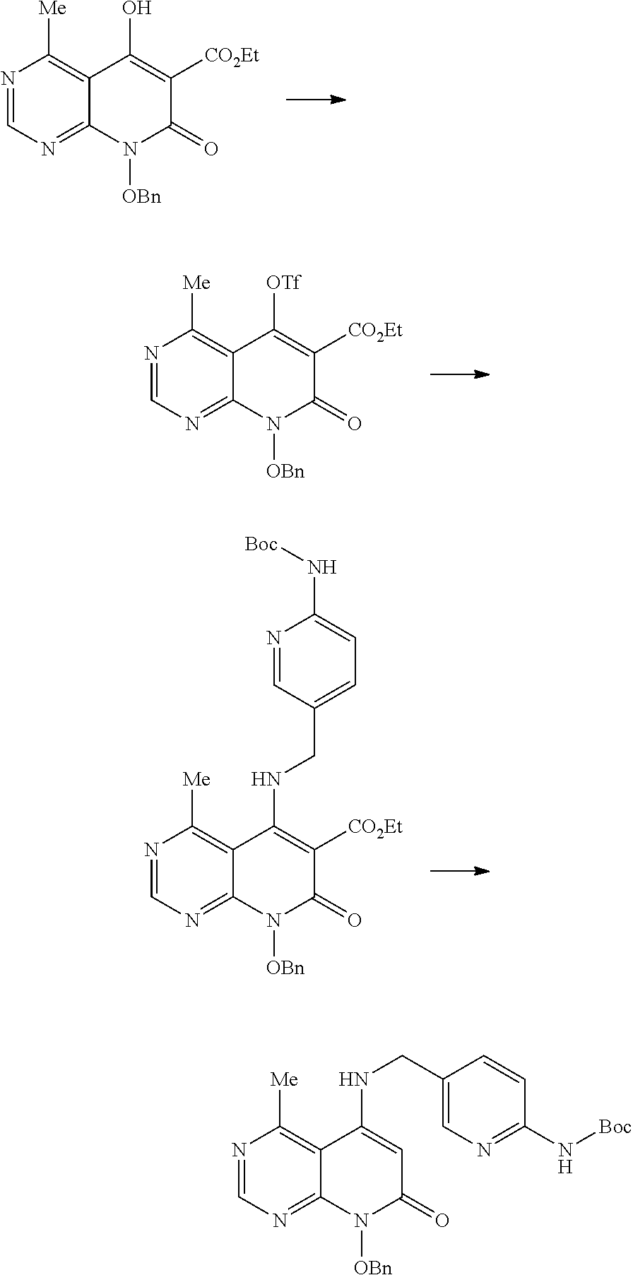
N1=CN=C2C(=C1[Me])C(O)=C([CO2Et])C(=O)N2[OBn].N1=CN=C2C(=C1[Me])C([OTf])=C([CO2Et])C(=O)N2[OBn].N1=CN=C2C(=C1[Me])C(NCC1=CC=C(N[Boc])N=C1)=C([CO2Et])C(=O)N2[OBn].N1=CN=C2C(=C1[Me])C(NCC1=CN=C(N[Boc])C=C1)=CC(=O)N2[OBn]
